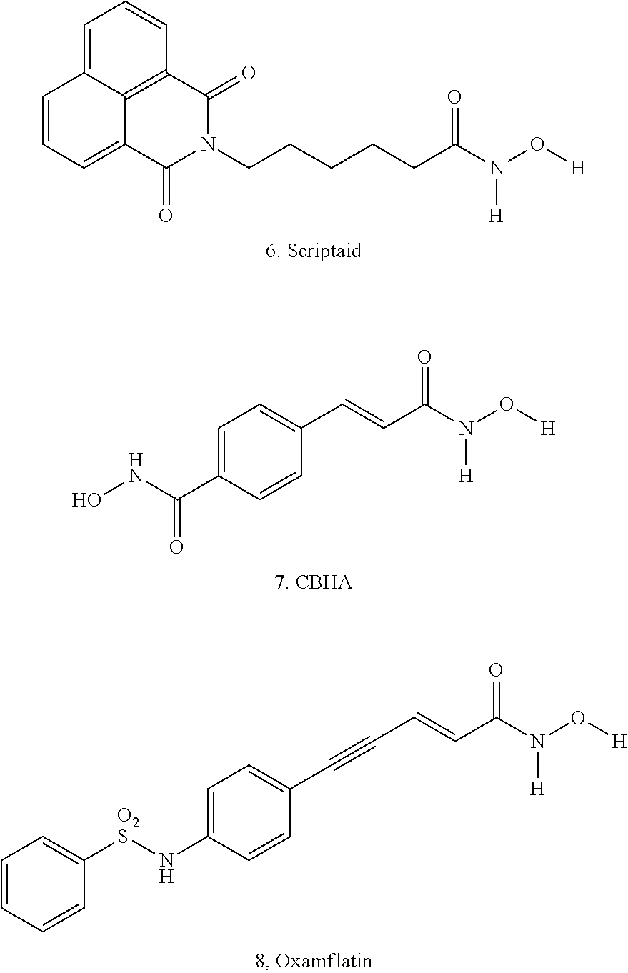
C1=C(C(NO)=O)C=CC(C=CC(N(O[H])[H])=O)=C1.C12=C3C(=O)N(CCCCCC(N(O[H])[H])=O)C(=O)C1=CC=CC2=CC=C3.C(C=CC(N(O[H])[H])=O)#CC1=CC=C(N[O2S]C2=CC=CC=C2)C=C1
